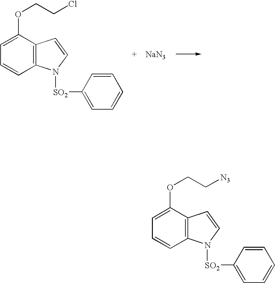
C12=C(C(OCCCl)=CC=C1)C=CN2[SO2]C1=CC=CC=C1.[NaN3].C12=C(C(OCC[N3])=CC=C1)C=CN2[SO2]C1=CC=CC=C1
